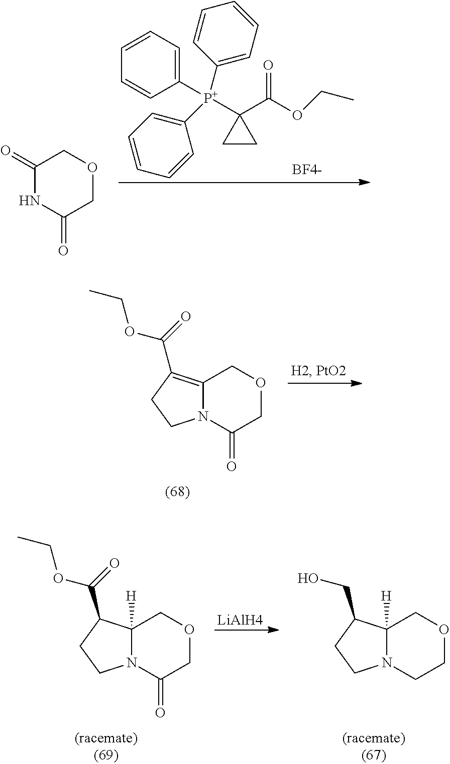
C1CC1(C(OCC)=O)[P+](C1=CC=CC=C1)(C1=CC=CC=C1)C1=CC=CC=C1.[BF4-].C1(=O)NC(=O)COC1.C12=C(C(OCC)=O)CCN1C(=O)COC2.C12([H])N(CCOC1)CCC2CO.[LiAlH4].C12([H])N(C(=O)COC1)CCC2C(OCC)=O
